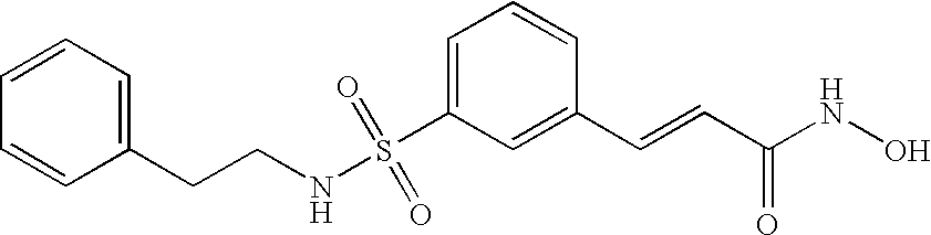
C1=C(S(NCCC2=CC=CC=C2)(=O)=O)C=C(C=CC(NO)=O)C=C1
